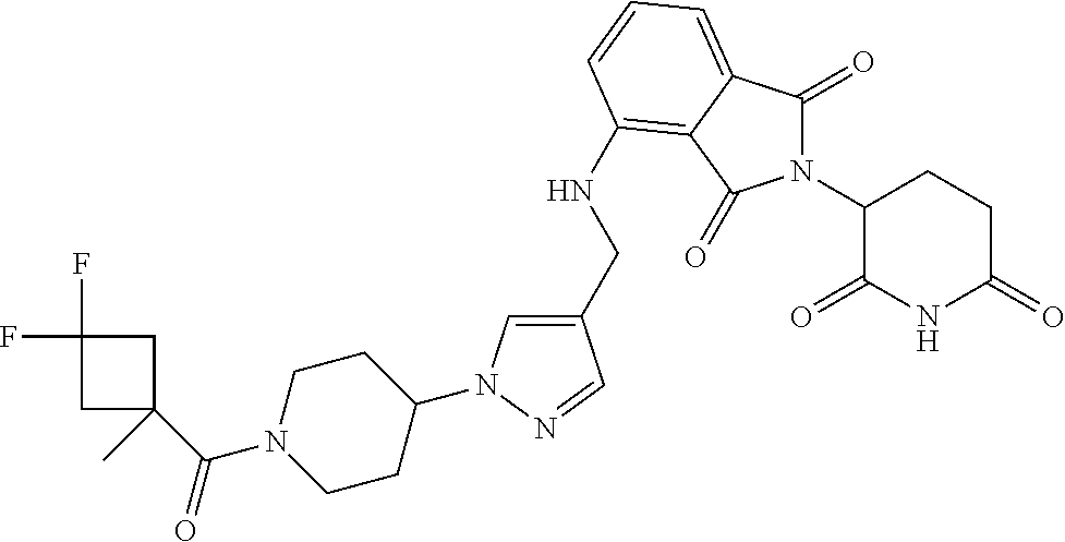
C1(CNC2=C3C(=CC=C2)C(=O)N(C2C(=O)NC(=O)CC2)C3=O)=CN(C2CCN(C(=O)C3(C)CC(F)(F)C3)CC2)N=C1
